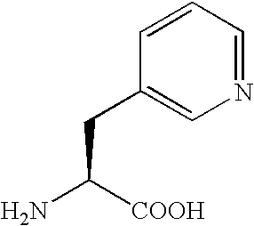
C1=CC(CC(N)[COOH])=CN=C1
